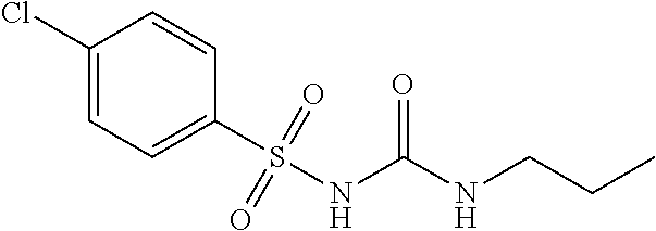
C1(Cl)=CC=C(S(NC(NCCC)=O)(=O)=O)C=C1
